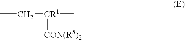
C(C)[CR1]([CON(R5)2])C
